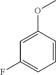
C1=C(OC)C=CC=C1F
